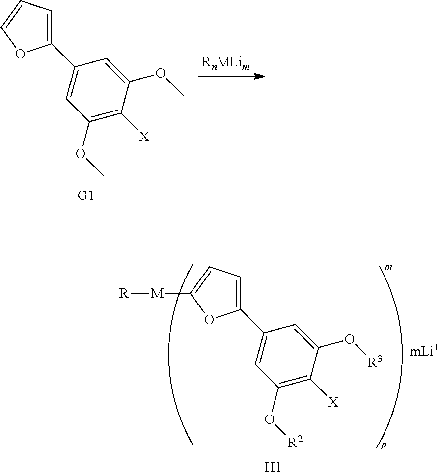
C1(C2=CC(OC)=C([X])C(OC)=C2)=CC=CO1.C1(C2=CC(O[R2])=C([X])C(O[R3])=C2)=CC=C([M][R])O1.[H1]
